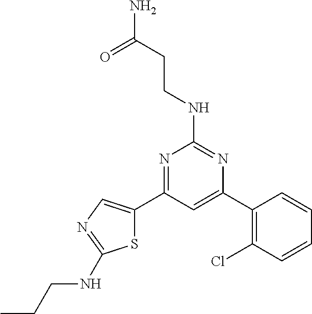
N1=C(C2=CN=C(NCCC)S2)C=C(C2=C(Cl)C=CC=C2)N=C1NCCC(N)=O
